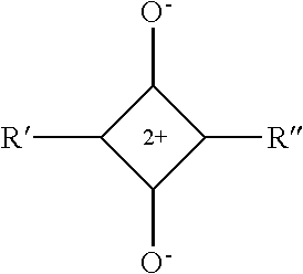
C1([R])C([O-])C([R])C1[O-]
